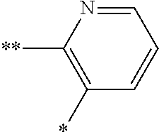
C1=CC(*)=C([**])N=C1
